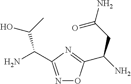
N1=C(C(N)C(O)C)N=C(C(N)CC(N)=O)O1
